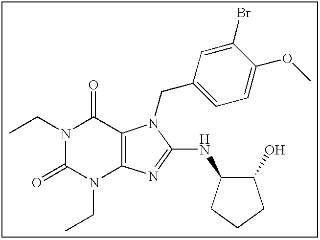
N1(CC)C(=O)N(CC)C2=C(C1=O)N(CC1=CC=C(OC)C(Br)=C1)C(NC1C(O)CCC1)=N2
